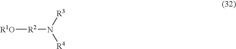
[R1O][R2]N([R4])[R3]
